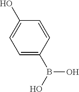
C1=C(B(O)O)C=CC(O)=C1
